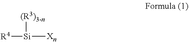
[(R3)3-n][Si]([Xn])[R4]
